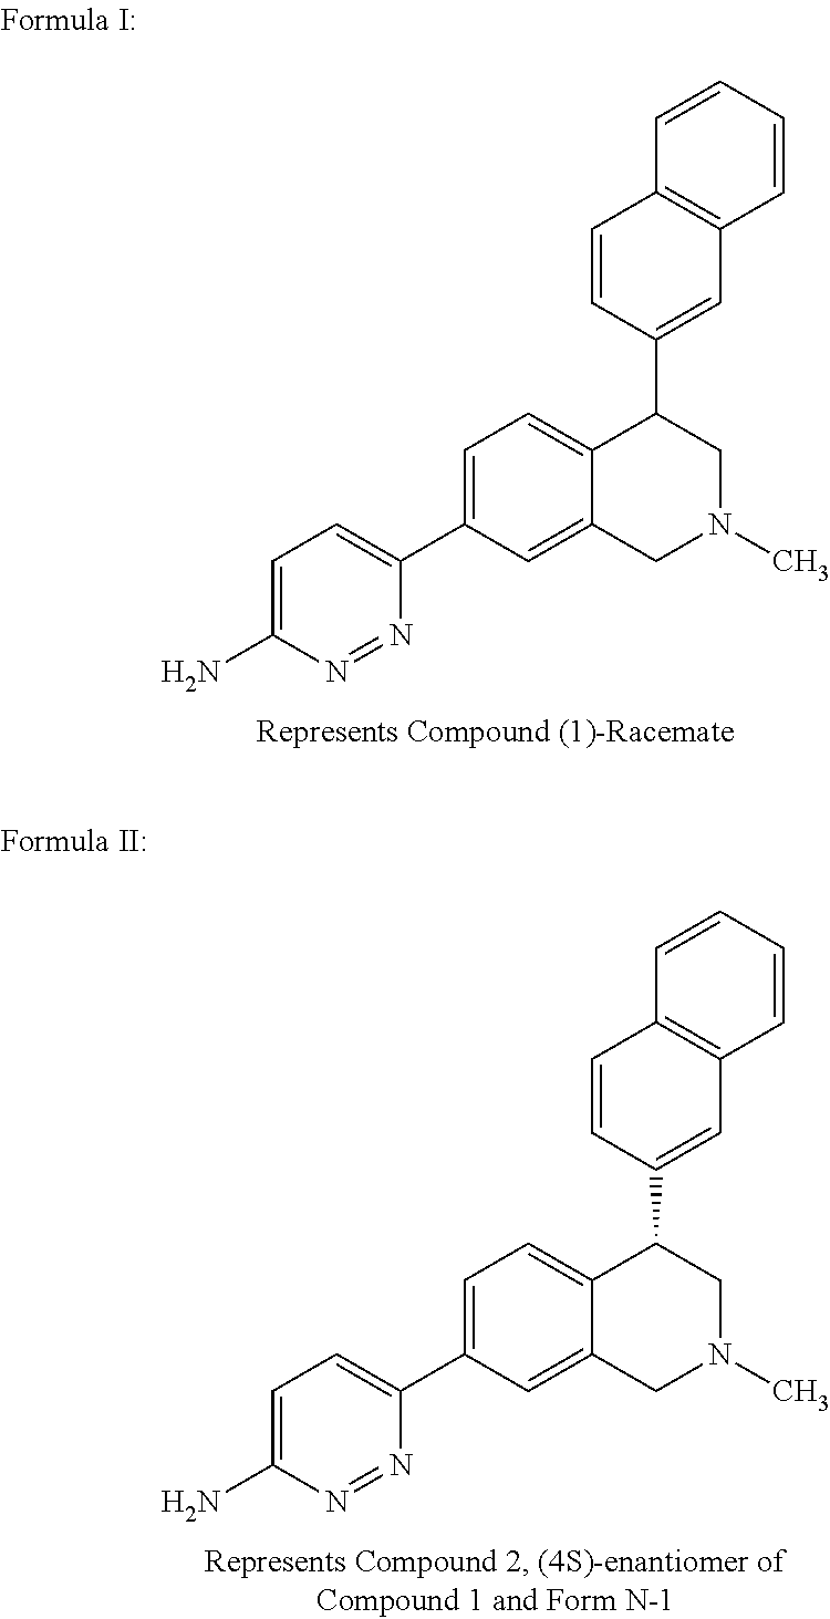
C1=CC(C2CN(C)CC3=CC(C4=CC=C(N)N=N4)=CC=C23)=CC2=C1C=CC=C2.C1=CC(C2CN(C)CC3=CC(C4=CC=C(N)N=N4)=CC=C23)=CC2=C1C=CC=C2
